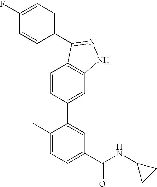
C1=CC(C2=CC(C(NC3CC3)=O)=CC=C2C)=CC2=C1C(C1=CC=C(F)C=C1)=NN2
